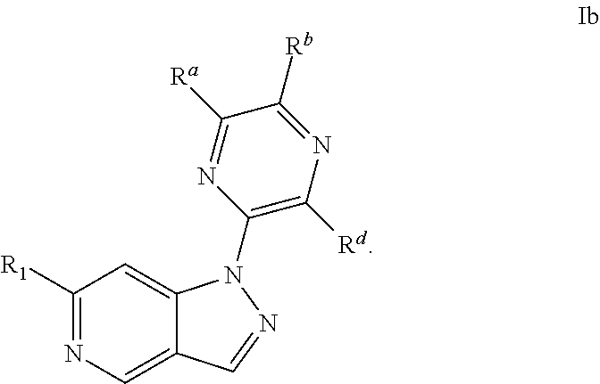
N1=C([R1])C=C2C(=C1)C=NN2C1=C([Rd])N=C([Rb])C([Ra])=N1
